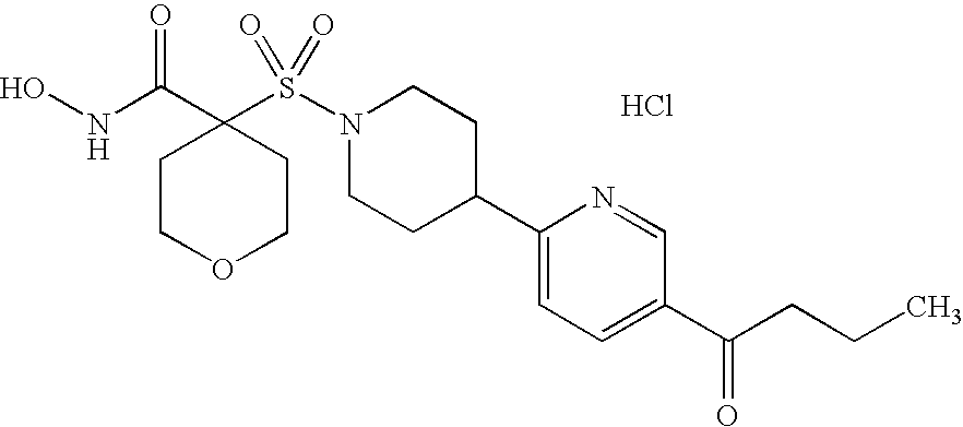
Cl.ONC(C1(S(N2CCC(C3=CC=C(C(CCC)=O)C=N3)CC2)(=O)=O)CCOCC1)=O
